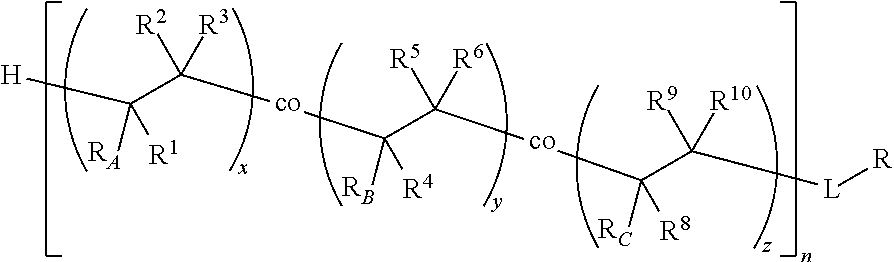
[H]C([RA])([R1])C([R2])([R3])[co]C([RB])([R4])C([R5])([R6])[co]C([RC])([R8])C([R9])([R10])[L][R]
